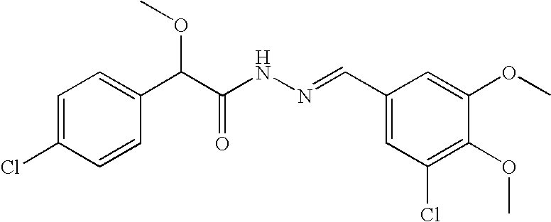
C1=C(Cl)C=CC(C(C(NN=CC2=CC(Cl)=C(OC)C(OC)=C2)=O)OC)=C1
